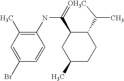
C1(NC2=C(C)C=C(Br)C=C2)=[OH3C]C(C)C2C1CC(C)CC2
